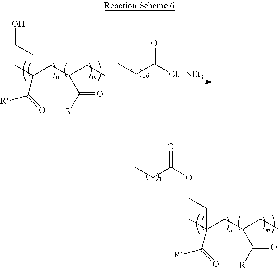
CC(CC(CC)(C)C([R])=O)(C(=O)[R])CCOC(=O)CC.CC(CC(CC)(C)C([R])=O)(C(=O)[R])CCO.CCC(Cl)=O.[NEt3]
